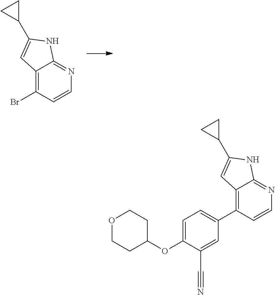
C12=C(Br)C=CN=C1NC(C1CC1)=C2.O1CCC(OC2=CC=C(C3=C4C(=NC=C3)NC(C3CC3)=C4)C=C2C#N)CC1
